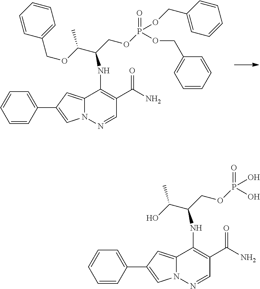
N12C(=CC(C3=CC=CC=C3)=C1)C(NC(COP(=O)(OCC1=CC=CC=C1)OCC1=CC=CC=C1)C(OCC1=CC=CC=C1)C)=C(C(N)=O)C=N2.N12C(=CC(C3=CC=CC=C3)=C1)C(NC(COP(=O)(O)O)C(O)C)=C(C(N)=O)C=N2
